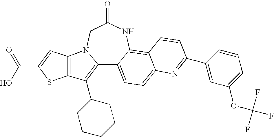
C12=C(C3CCCCC3)C3=C(N1CC(=O)NC1=C4C(=CC=C21)N=C(C1=CC(OC(F)(F)F)=CC=C1)C=C4)C=C(C(=O)O)S3
